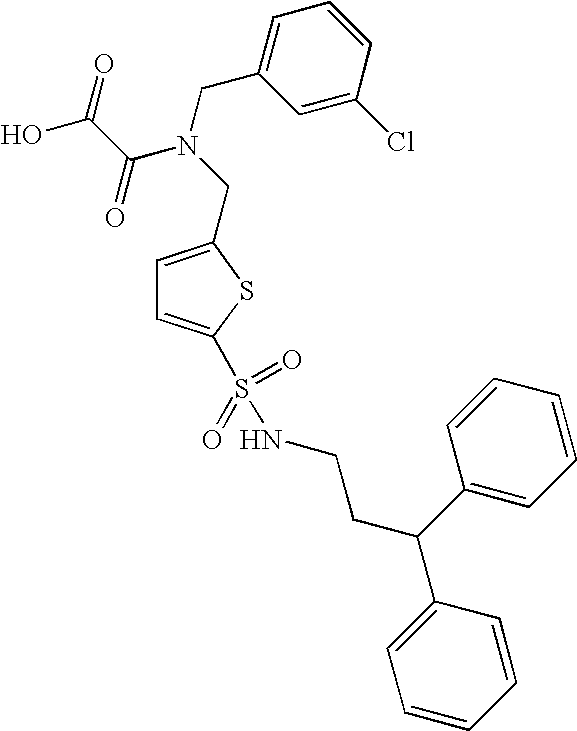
C1=C(CN(C(C(O)=O)=O)CC2=CC=CC(Cl)=C2)SC(S(NCCC(C2=CC=CC=C2)C2=CC=CC=C2)(=O)=O)=C1
